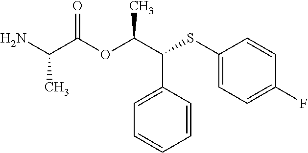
C1=C(C(C(OC(C(N)C)=O)C)SC2=CC=C(F)C=C2)C=CC=C1
